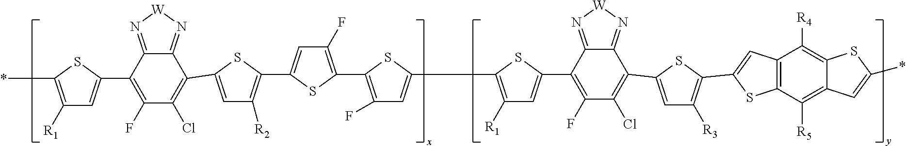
C1([R1])=C(*)SC(C2=C(F)C(Cl)=C(C3=CC([R2])=C(C4=CC(F)=C(C5=C(F)C=C(C6=C([R1])C=C(C7=C(F)C(Cl)=C(C8=CC([R3])=C(C9=CC%10=C(C([R5])=C%11C(=C%10[R4])SC(*)=C%11)S9)S8)C8=N[W]N=C87)S6)S5)S4)S3)C3=N[W]N=C32)=C1
